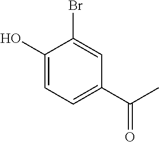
C1(O)=CC=C(C(C)=O)C=C1Br
